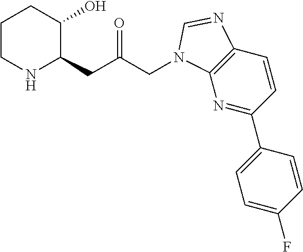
C1CNC(CC(CN2C3=C(C=CC(C4=CC=C(F)C=C4)=N3)N=C2)=O)C(O)C1
